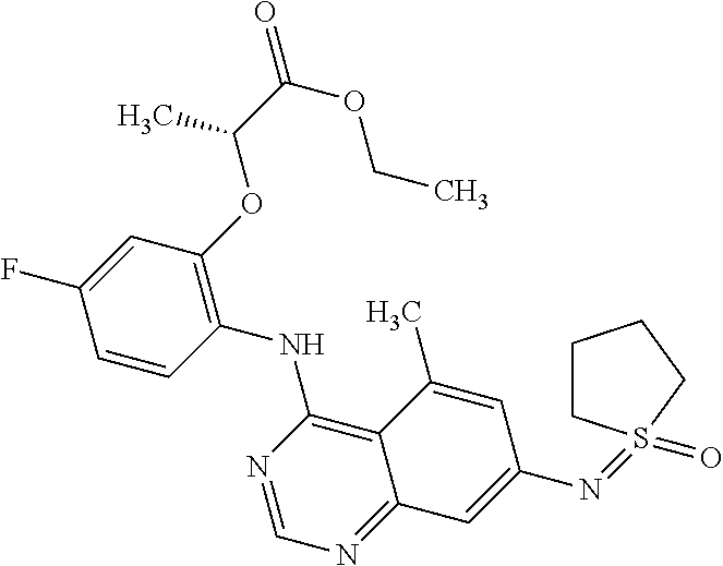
C1=CC(NC2=C3C(=NC=N2)C=C(N=S2(=O)CCCC2)C=C3C)=C(OC(C(OCC)=O)C)C=C1F
